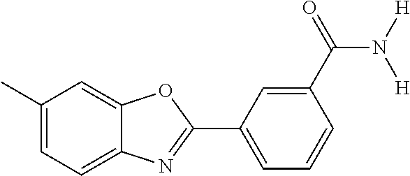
C1=C(C)C=C2C(=C1)N=C(C1=CC=CC(C(=O)N([H])[H])=C1)O2
